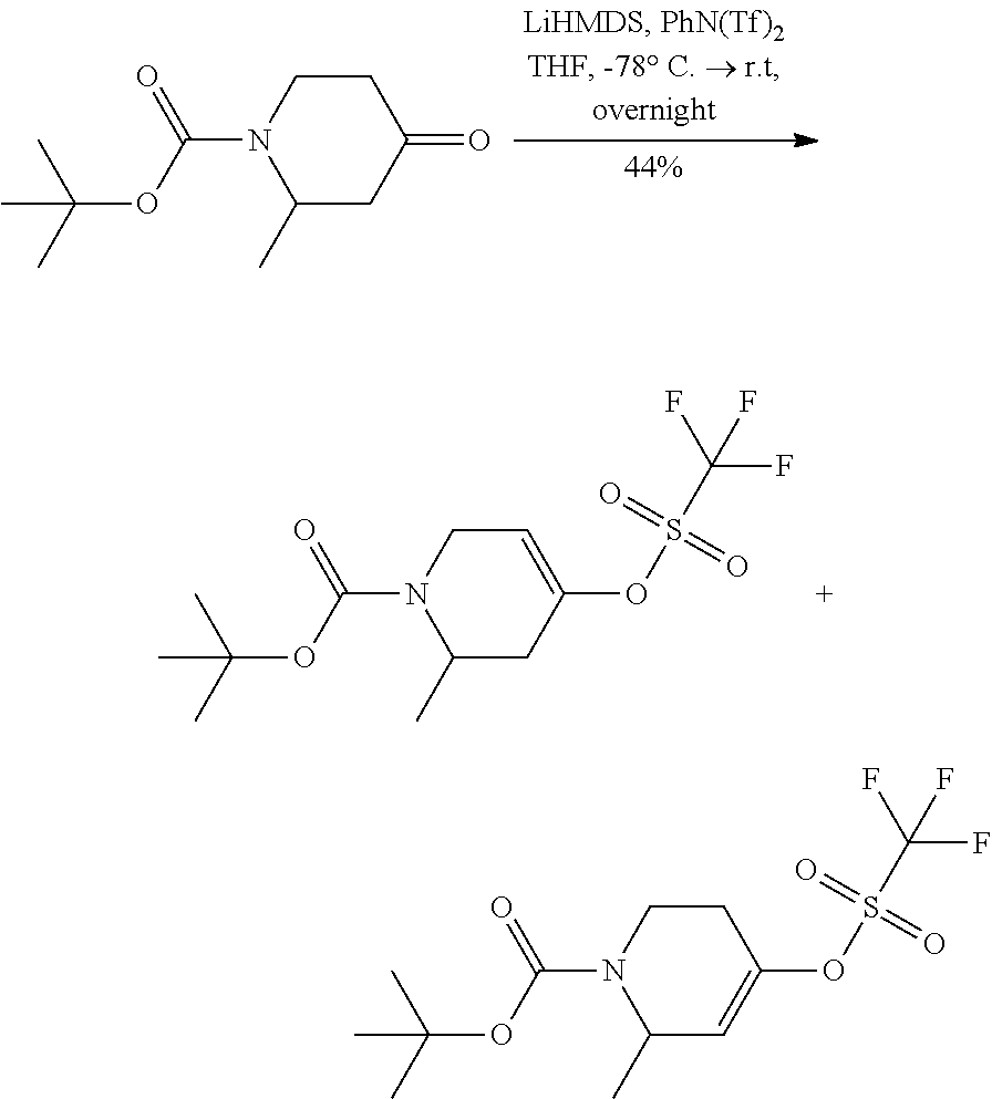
C1CN(C(=O)OC(C)(C)C)C(C)CC1=O.C1=C(OS(C(F)(F)F)(=O)=O)CC(C)N(C(=O)OC(C)(C)C)C1.C1CN(C(=O)OC(C)(C)C)C(C)C=C1OS(C(F)(F)F)(=O)=O
